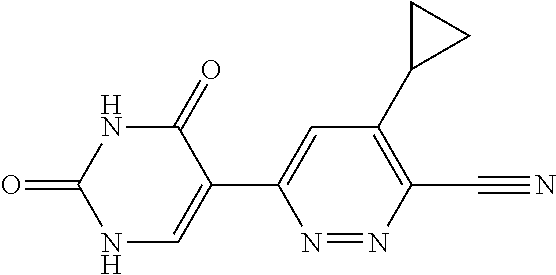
C1(=O)NC(=O)NC=C1C1=CC(C2CC2)=C(C#N)N=N1
